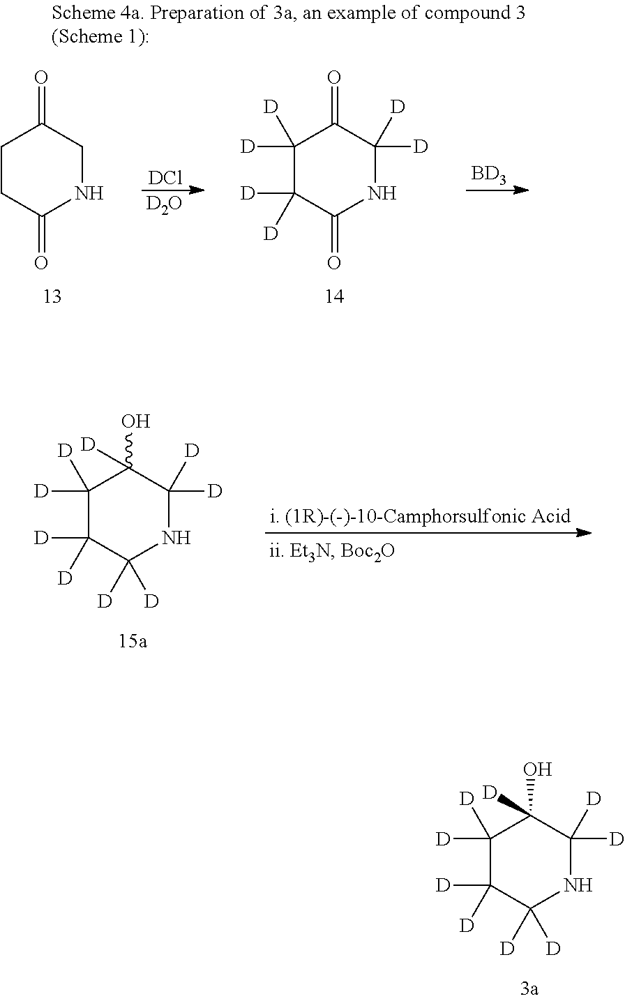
[DCl].[D2O].C1CC(=O)NCC1=O.[BD3].C1([D])([D])C([D])([D])C(=O)NC([D])([D])C1=O.C1([D])([D])C([D])([D])C([D])([D])NC([D])([D])C1(O)[D].[i. (1R)-(-)-10-Camphorsulfonic Acid].C1([D])([D])C([D])([D])C([D])([D])NC([D])([D])C1(O)[D]
